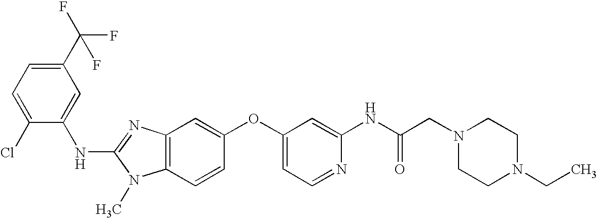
C1(C(F)(F)F)=CC=C(Cl)C(NC2=NC3=C(N2C)C=CC(OC2=CC=NC(NC(CN4CCN(CC)CC4)=O)=C2)=C3)=C1
